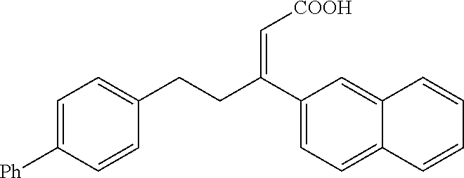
C1([Ph])=CC=C(CCC(C2=CC=C3C(=C2)C=CC=C3)=C[COOH])C=C1
